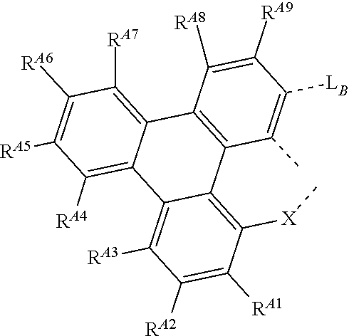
C1([RA5])=C([RA6])C([RA7])=C2C(=C1[RA4])C1=C([RA3])C([RA2])=C([RA1])C([X]C)=C1C1=C2C([RA8])=C([RA9])C([LB])=C1C
